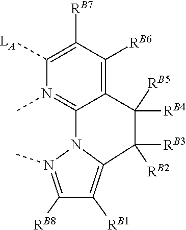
[RB2]C1([RB3])C2=C([RB1])C([RB8])=N(C)N2C2=N(C)C([LA])=C([RB7])C([RB6])=C2C1([RB5])[RB4]
